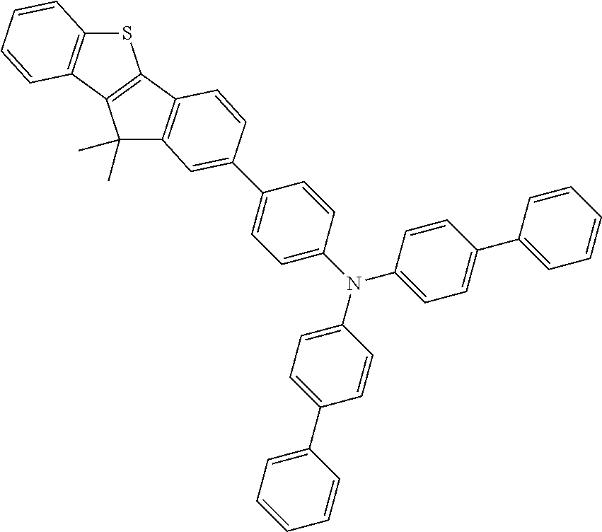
S1C2=C(C3=C1C1=C(C3(C)C)C=C(C3=CC=C(N(C4=CC=C(C5=CC=CC=C5)C=C4)C4=CC=C(C5=CC=CC=C5)C=C4)C=C3)C=C1)C=CC=C2
